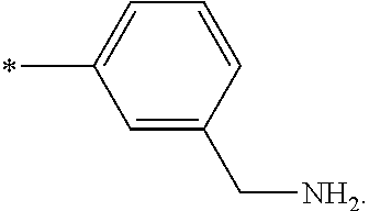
C1=CC(C[NH2])=CC(C)=C1
